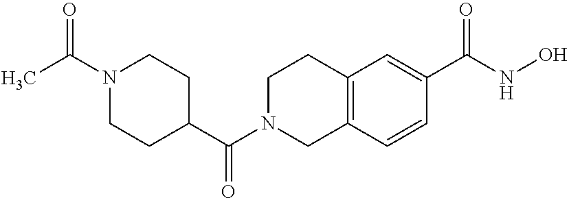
C1(C(N2CC3=C(CC2)C=C(C(NO)=O)C=C3)=O)CCN(C(C)=O)CC1
